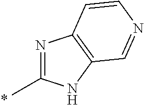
N1=C(C)NC2=C1C=CN=C2
